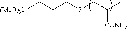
[(MeO)3Si]CCCSCC(C)[CONH2]
